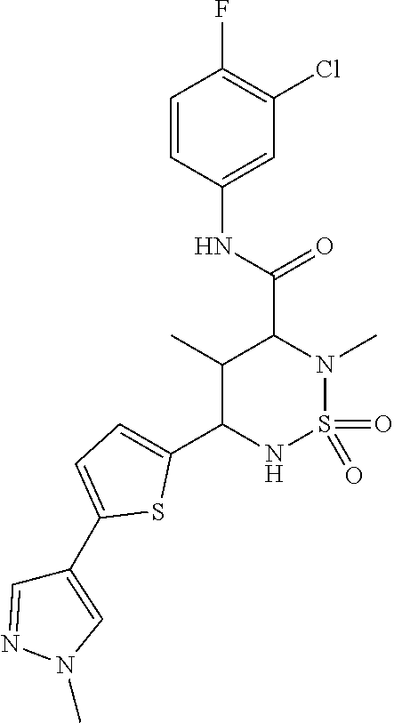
C1(C)C(C2=CC=C(C3=CN(C)N=C3)S2)NS(=O)(=O)N(C)C1C(NC1=CC(Cl)=C(F)C=C1)=O
